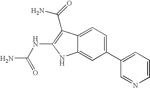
C12=CC=C(C3=CC=CN=C3)C=C1NC(NC(N)=O)=C2C(N)=O
